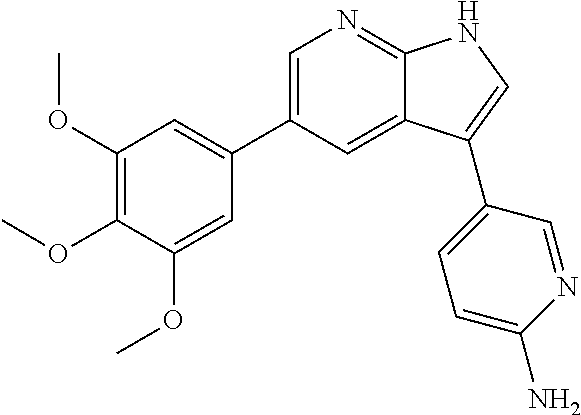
C1=C(C2=CC(OC)=C(OC)C(OC)=C2)C=C2C(=N1)NC=C2C1=CC=C(N)N=C1
